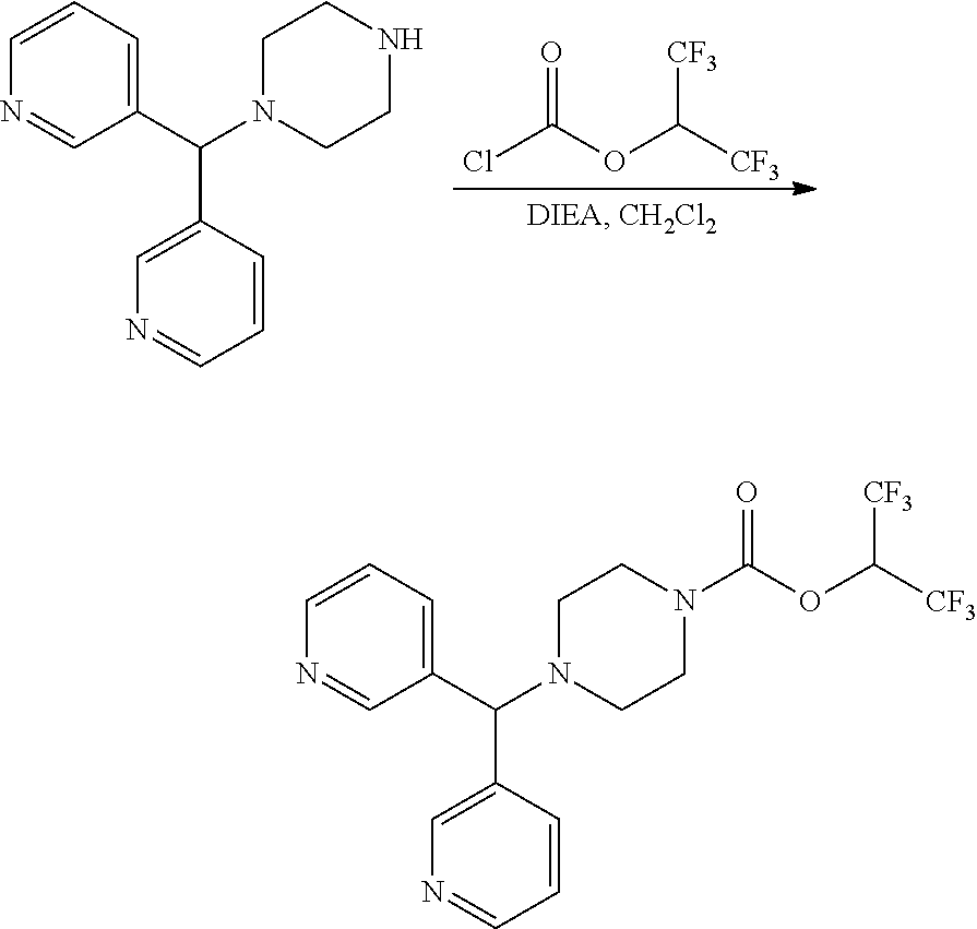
O=C(OC([CF3])[CF3])Cl.C1=CC(C(C2=CC=CN=C2)N2CCNCC2)=CN=C1.O=C(OC([CF3])[CF3])N1CCN(C(C2=CN=CC=C2)C2=CC=CN=C2)CC1
